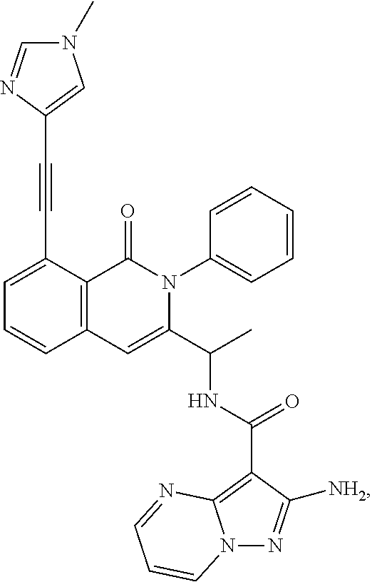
C1=C(C#CC2=CN(C)C=N2)C2=C(C=C1)C=C(C(C)NC(=O)C1=C3N(N=C1[NH2])C=CC=N3)N(C1=CC=CC=C1)C2=O
